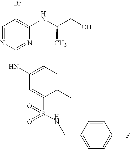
C1=NC(NC2=CC=C(C)C(S(=O)(=O)NCC3=CC=C(F)C=C3)=C2)=NC(NC(CO)C)=C1Br
